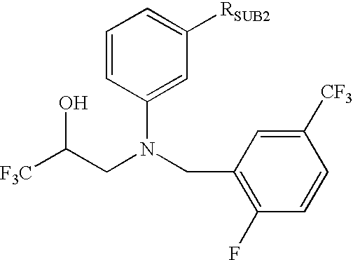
C1=CC(N(CC2=C(F)C=CC([CF3])=C2)CC([F3C])O)=CC([RSUB2])=C1
